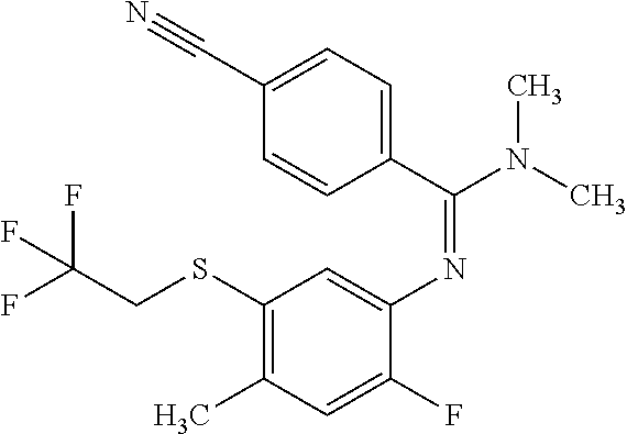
C1(C(N(C)C)=NC2=CC(SCC(F)(F)F)=C(C)C=C2F)=CC=C(C#N)C=C1
